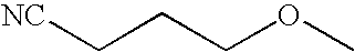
[NC]CCCOC
